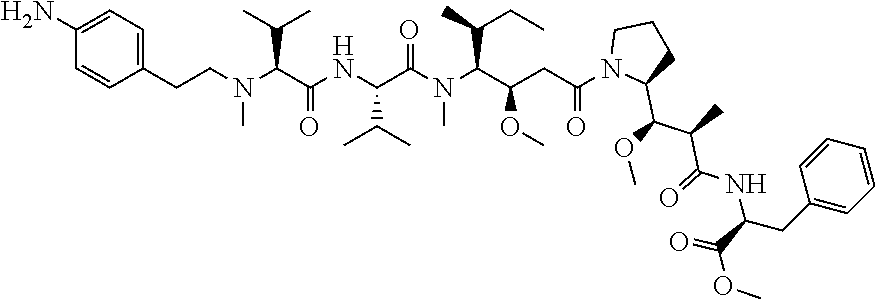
C(CN(C(C(NC(C(N(C(C(CC(N1C(C(OC)C(C)C(=O)NC(C(=O)OC)CC2=CC=CC=C2)CCC1)=O)OC)C(C)CC)C)=O)C(C)C)=O)C(C)C)C)C1=CC=C(N)C=C1
